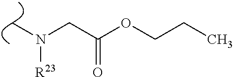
C(C(OCCC)=O)N(C)[R23]
